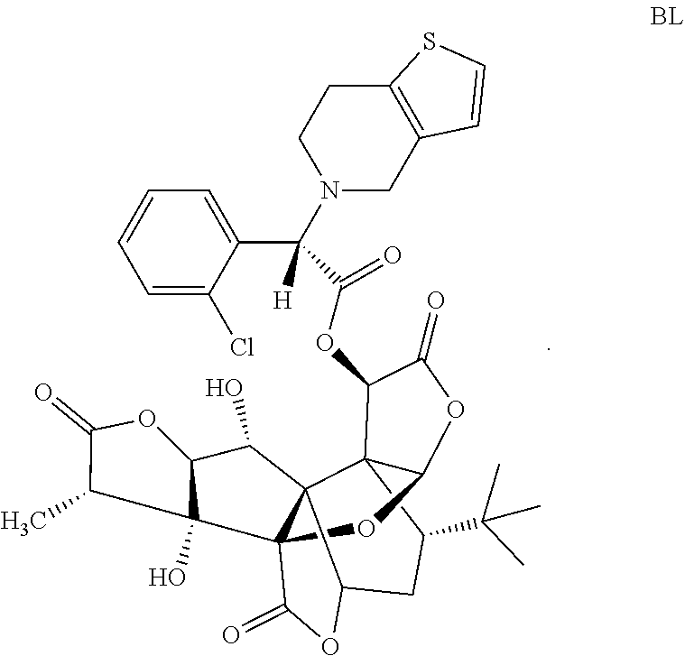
C1(C)C2(O)C(OC1=O)C(O)C13C24C(=O)OC1CC(C(C)(C)C)C31C(O4)OC(=O)C1OC(=O)C(C1=CC=CC=C1Cl)([H])N1CC2=C(CC1)SC=C2
